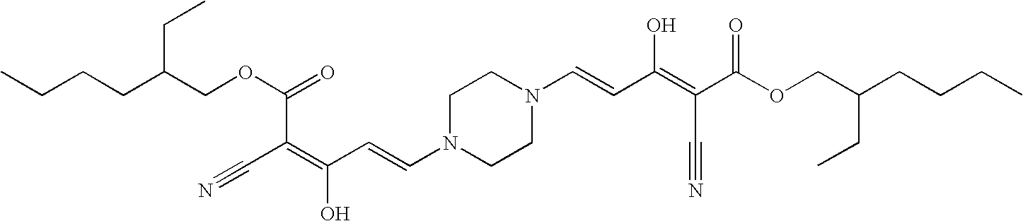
CCCCC(COC(C(C#N)=C(O)C=CN1CCN(C=CC(=C(C(OCC(CCCC)CC)=O)C#N)O)CC1)=O)CC
